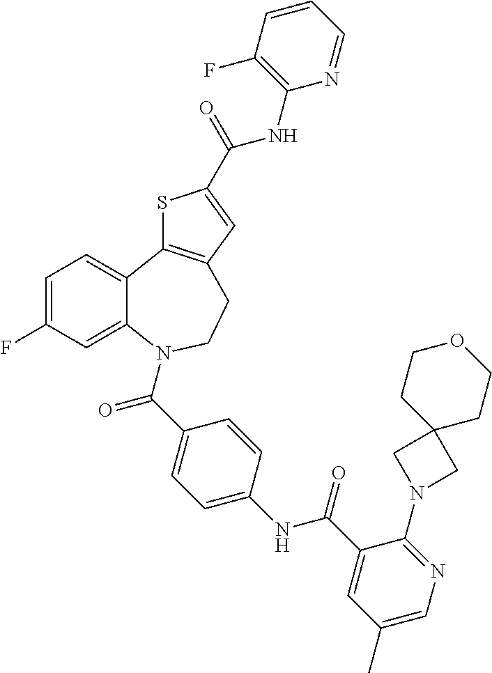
C1=C(F)C=C2C(=C1)C1=C(CCN2C(C2=CC=C(NC(C3=CC(C)=CN=C3N3CC4(C3)CCOCC4)=O)C=C2)=O)C=C(C(=O)NC2=C(F)C=CC=N2)S1
